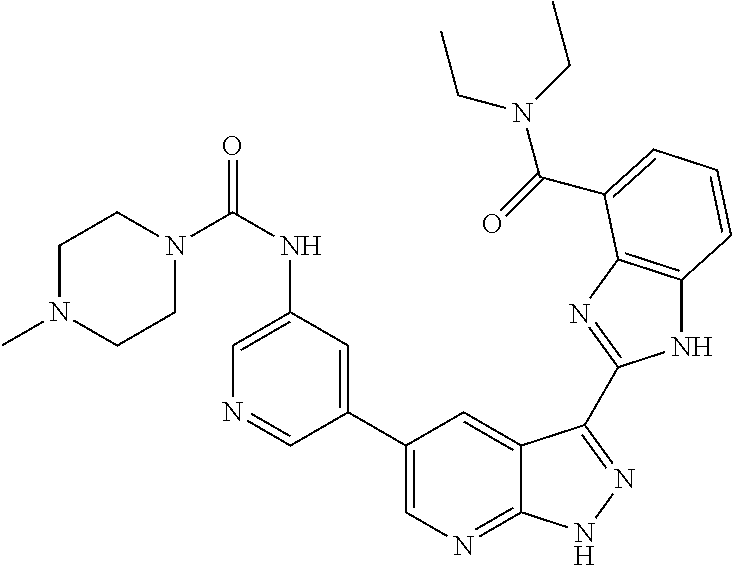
C1(C2=CN=C3C(=C2)C(C2=NC4=C(N2)C=CC=C4C(=O)N(CC)CC)=NN3)=CC(NC(N2CCN(C)CC2)=O)=CN=C1
